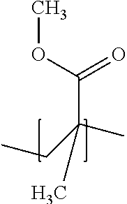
C(OC)(=O)C(C)(CC)C
